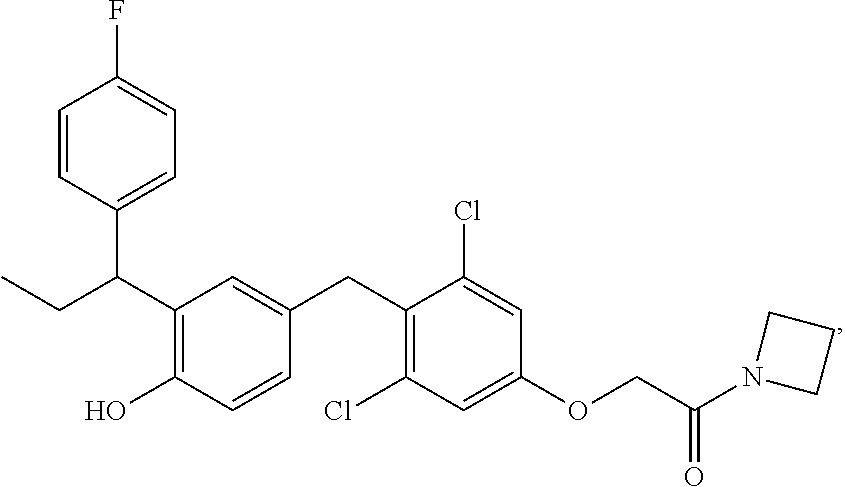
C(C1=C(O)C=CC(CC2=C(Cl)C=C(OCC(N3CCC3)=O)C=C2Cl)=C1)(C1=CC=C(F)C=C1)CC
